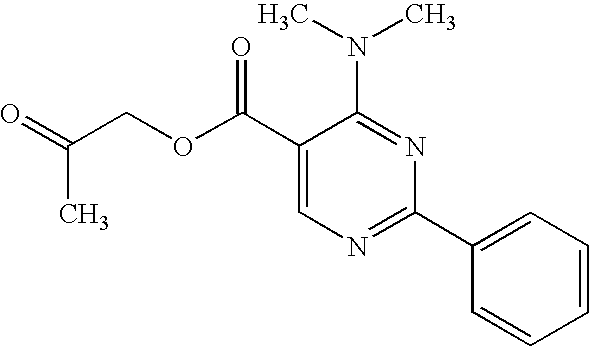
C1(C(OCC(C)=O)=O)=CN=C(C2=CC=CC=C2)N=C1N(C)C
